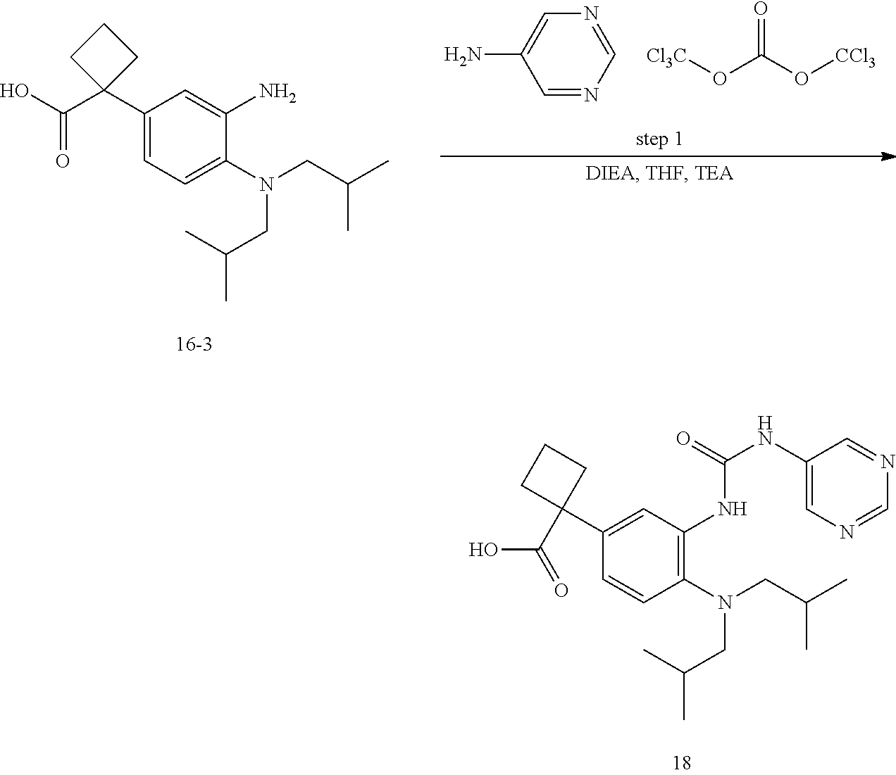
C1(C2(C(O)=O)CCC2)=CC(NC(NC2=CN=CN=C2)=O)=C(N(CC(C)C)CC(C)C)C=C1.C1(C2(C(O)=O)CCC2)=CC=C(N(CC(C)C)CC(C)C)C(N)=C1.[Cl3C]OC(O[CCl3])=O.C1=NC=NC=C1N
